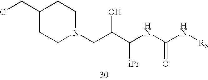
C1CN(CC(C(NC(N[R3])=O)[iPr])O)CCC1C[G]
